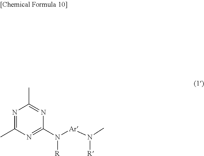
N1=C(C)N=C(N([R])[Ar]N([R])C)N=C1C
